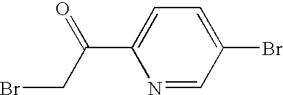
BrCC(C1=CC=C(Br)C=N1)=O
